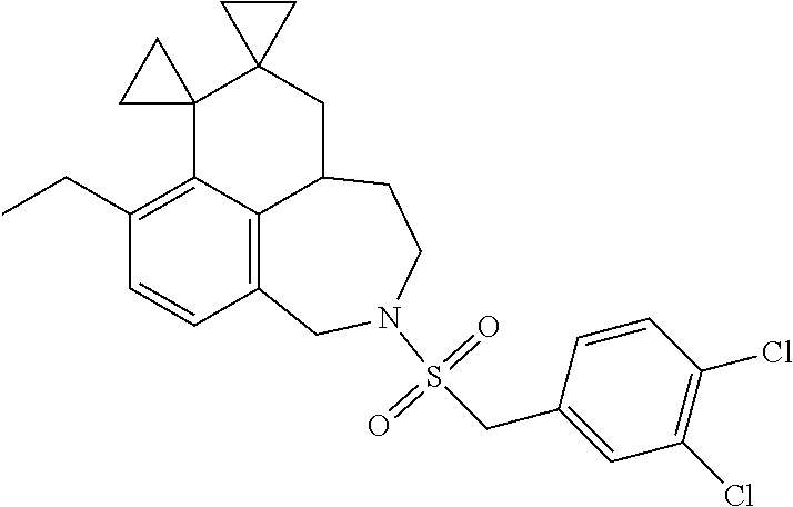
C12=C3C(=C(CC)C=C1)C1(C4(CC3CCN(S(CC3=CC(Cl)=C(Cl)C=C3)(=O)=O)C2)CC4)CC1
